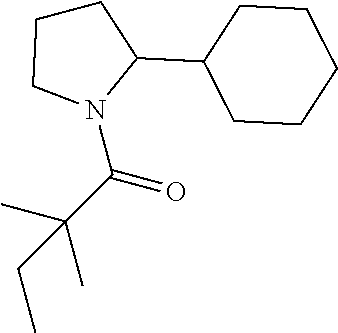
C1CN(C(C(C)(C)CC)=O)C(C2CCCCC2)C1
